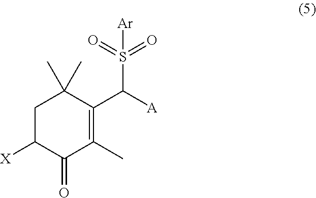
C1C([X])C(=O)C(C)=C(C([A])S([Ar])(=O)=O)C1(C)C
